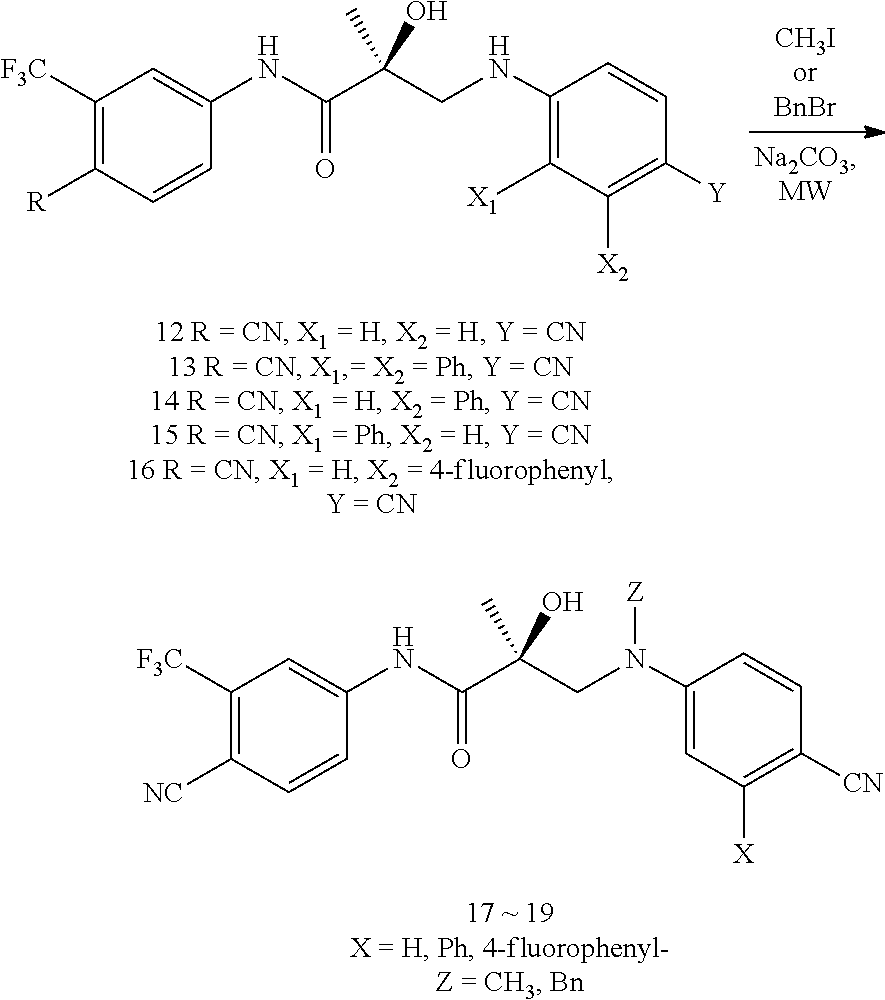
C1([F3C])=C([R])C=CC(NC(C(CNC2=C([X1])C([X2])=C([Y])C=C2)(O)C)=O)=C1.C1([F3C])=C([NC])C=CC(NC(C(CN(C2=CC([X])=C([CN])C=C2)[Z])(O)C)=O)=C1
